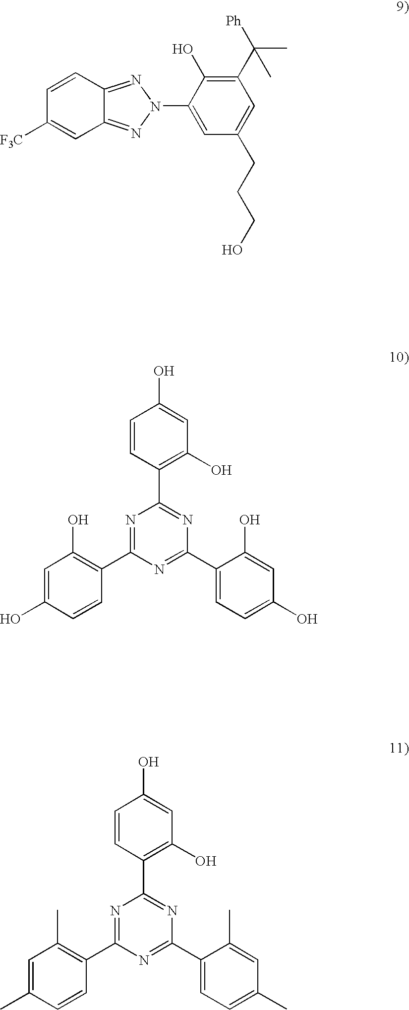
C1=CC2=NN(C3=CC(CCCO)=CC(C([Ph])(C)C)=C3O)N=C2C=C1[F3C].C1=CC(C2=NC(C3=CC=C(O)C=C3O)=NC(C3=C(O)C=C(O)C=C3)=N2)=C(O)C=C1O.C1=CC(C2=NC(C3=CC=C(C)C=C3C)=NC(C3=C(C)C=C(C)C=C3)=N2)=C(O)C=C1O
